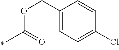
O(C(=O)C)CC1=CC=C(Cl)C=C1
